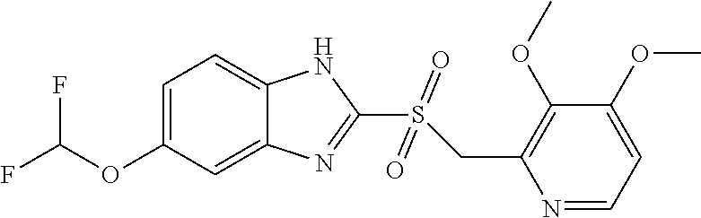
C12=CC=C(OC(F)F)C=C1N=C(S(CC1=C(OC)C(OC)=CC=N1)(=O)=O)N2
